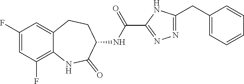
C1(F)=CC(F)=C2C(=C1)CCC(NC(C1=NN=C(CC3=CC=CC=C3)N1)=O)C(=O)N2
